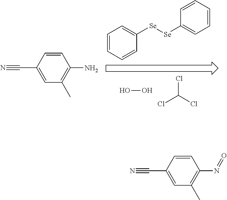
C1(C)=C(N=O)C=CC(C#N)=C1.ClC(Cl)Cl.OO.C1=CC=CC([Se][Se]C2=CC=CC=C2)=C1.C1(C)=C(N)C=CC(C#N)=C1
